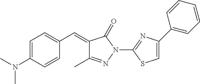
C1=C(N(C)C)C=CC(C=C2C(C)=NN(C3=NC(C4=CC=CC=C4)=CS3)C2=O)=C1
